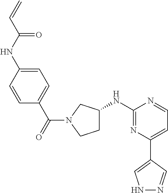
C1C(NC2=NC(C3=CNN=C3)=CC=N2)CN(C(C2=CC=C(NC(C=C)=O)C=C2)=O)C1
